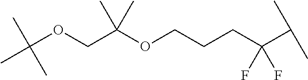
CC(OCC(OCCCC(C(C)C)(F)F)(C)C)(C)C
